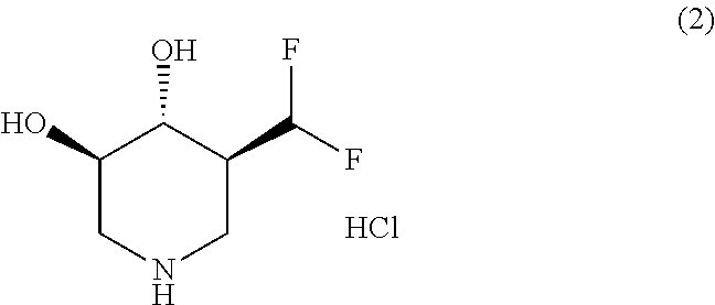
C1(O)CNCC(C(F)F)C1O.Cl
